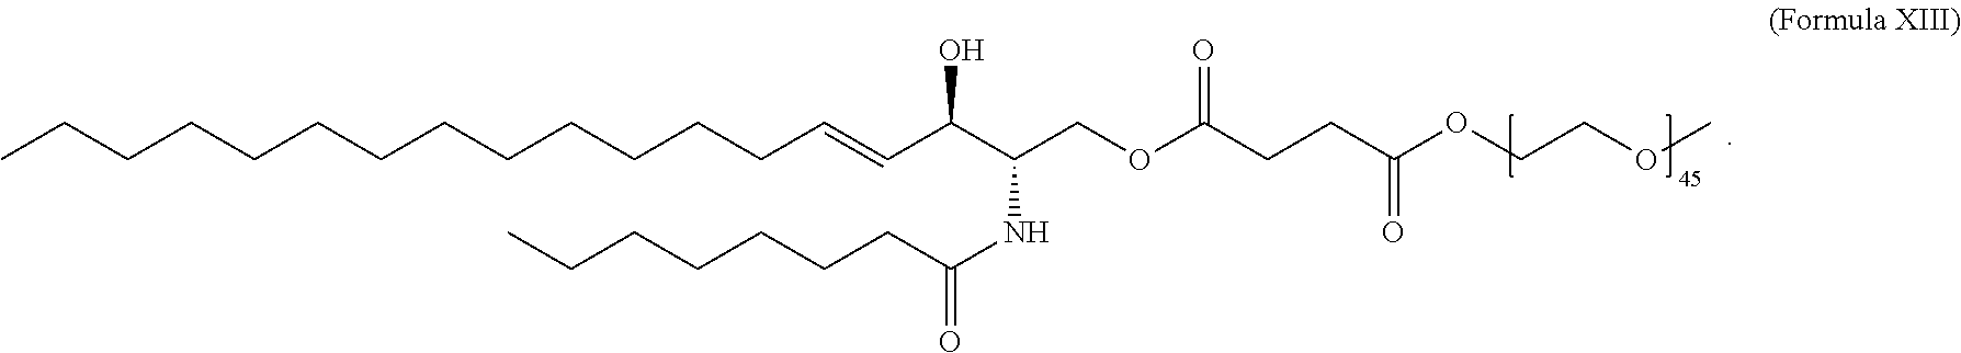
CCCCCCCCCCCCCC=CC(C(COC(CCC(OCCOC)=O)=O)NC(CCCCCCC)=O)O
